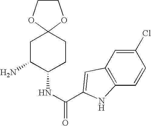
C1C(N)C(NC(=O)C2=CC3=C(C=CC(Cl)=C3)N2)CCC12OCCO2
